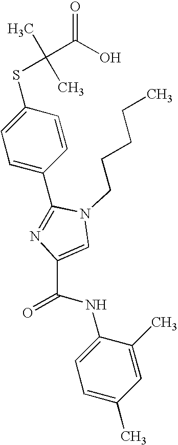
C1(C2=NC(C(NC3=CC=C(C)C=C3C)=O)=CN2CCCCC)=CC=C(SC(C)(C)C(O)=O)C=C1
